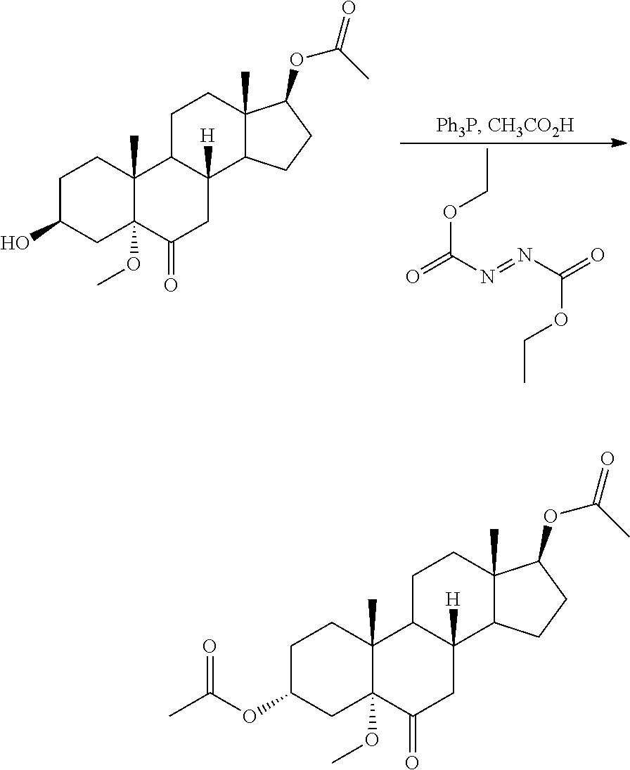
CCOC(=O)N=NC(=O)OCC.C1C(O)CC2(OC)C(C)(C1)C1C([H])(CC2=O)C2C(C)(CC1)C(OC(C)=O)CC2.C1C(OC(C)=O)CC2(OC)C(C)(C1)C1C([H])(CC2=O)C2C(C)(CC1)C(OC(C)=O)CC2
